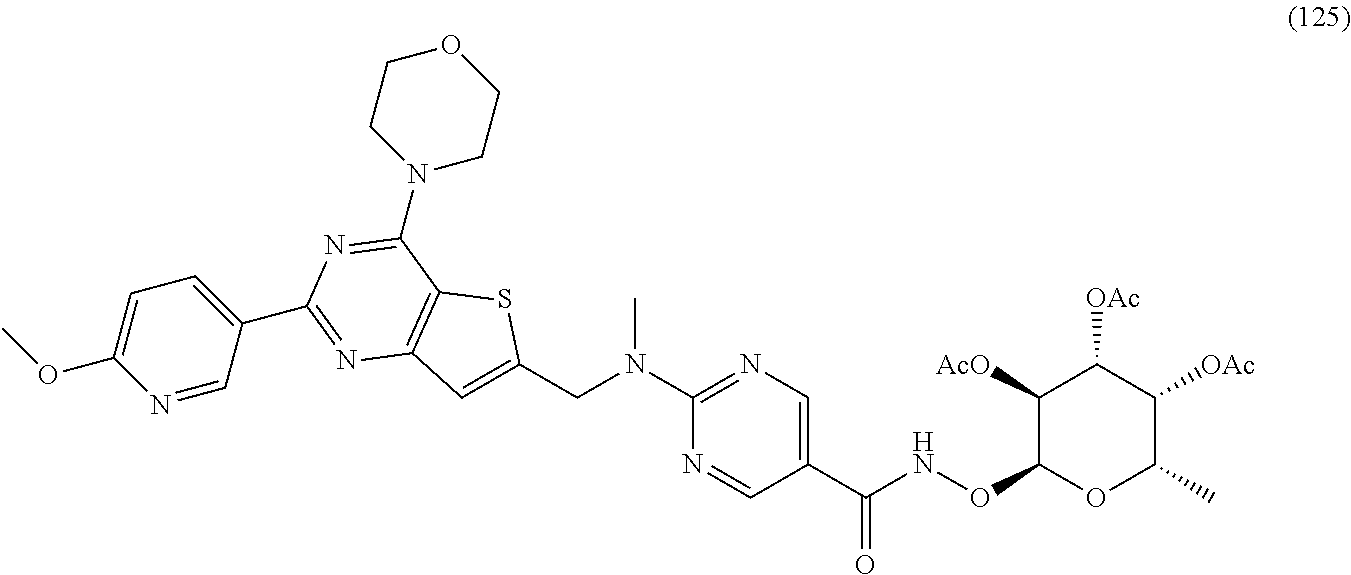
C1(CN(C2=NC=C(C(NOC3OC(C)C([OAc])C([OAc])C3[AcO])=O)C=N2)C)=CC2=C(S1)C(N1CCOCC1)=NC(C1=CC=C(OC)N=C1)=N2
